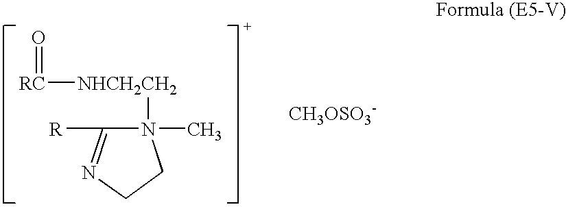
N1(C)([NHCH2CH2][RC]=O)C([R])=NCC1.[CH3OSO3-]
